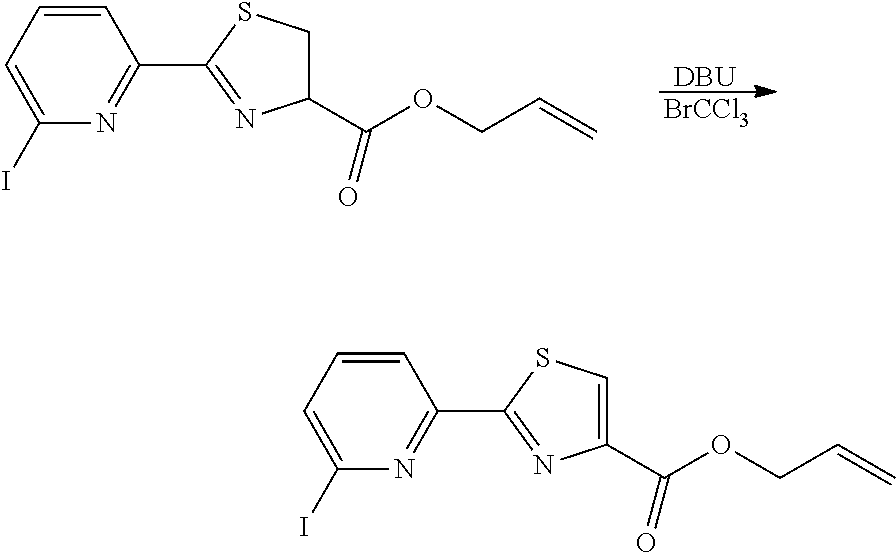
[DBU].[BrCCl3].C1=CC=C(I)N=C1C1=NC(C(OCC=C)=O)CS1.C1=CC=C(I)N=C1C1=NC(C(OCC=C)=O)=CS1
